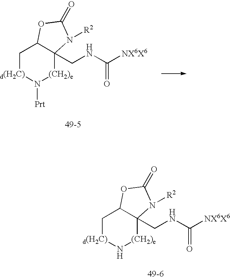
C1[d(H2C)]N[(CH2)e]C2(CNC([NX6X6])=O)C1OC(=O)N2[R2].C1[d(H2C)]N([Prt])[(CH2)e]C2(CNC([NX6X6])=O)C1OC(=O)N2[R2]
